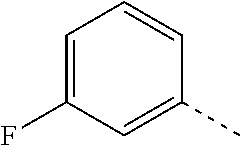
C1=C(F)C=C(C)C=C1
